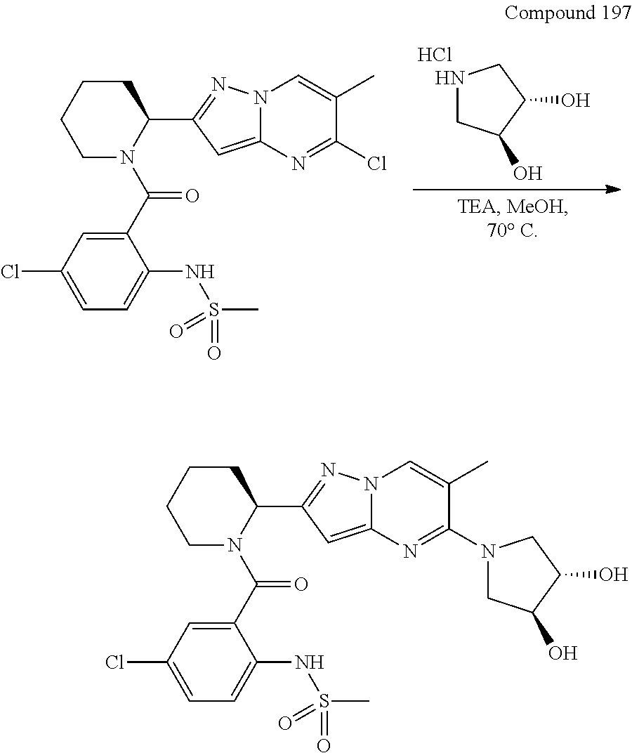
C1CCCN(C(=O)C2=CC(Cl)=CC=C2NS(C)(=O)=O)C1C1=NN2C(=C1)N=C(Cl)C(C)=C2.N1CC(O)C(O)C1.Cl.C1CCCN(C(=O)C2=CC(Cl)=CC=C2NS(C)(=O)=O)C1C1=NN2C(=C1)N=C(N1CC(O)C(O)C1)C(C)=C2
